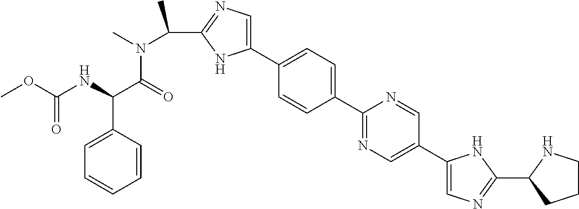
C1=CC(C(NC(OC)=O)C(=O)N(C(C2=NC=C(C3=CC=C(C4=NC=C(C5=CN=C(C6CCCN6)N5)C=N4)C=C3)N2)C)C)=CC=C1
